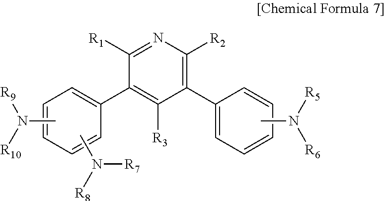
CN([R8])[R7].CN([R10])[R9].C1(C2=CC=CC=C2)=C([R2])N=C([R1])C(C2=CC=CC=C2)=C1[R3].CN([R5])[R6]
